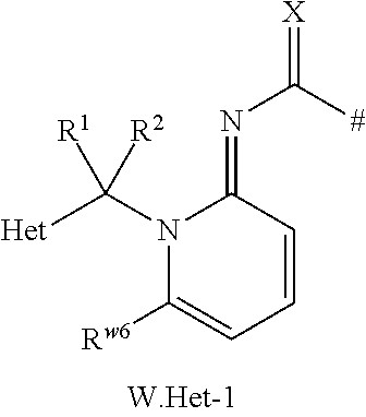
N1(C([Het])([R1])[R2])C([Rw6])=CC=CC1=NC(=[X])[#]
